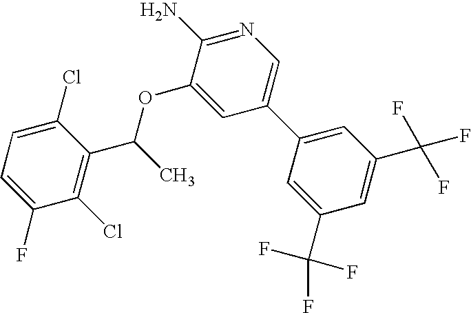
C1=C(F)C(Cl)=C(C(OC2=CC(C3=CC(C(F)(F)F)=CC(C(F)(F)F)=C3)=CN=C2N)C)C(Cl)=C1
